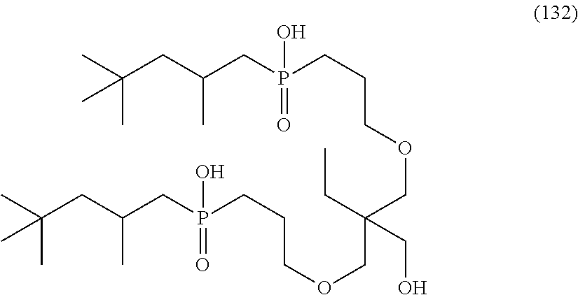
C(CC(CP(CCCOCC(COCCCP(CC(CC(C)(C)C)C)(O)=O)(CC)CO)(=O)O)C)(C)(C)C
